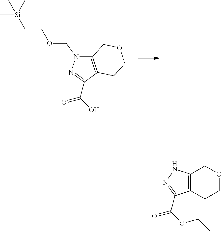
C12=C(C(C(=O)O)=NN1COCC[Si](C)(C)C)CCOC2.C12=C(CCOC1)C(C(=O)OCC)=NN2
